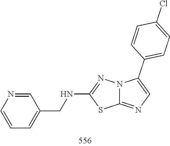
C1(CNC2=NN3C(=NC=C3C3=CC=C(Cl)C=C3)S2)=CC=CN=C1
